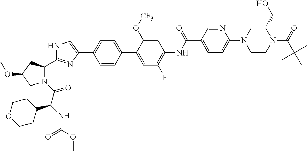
N1C=C(C2=CC=C(C3=CC(F)=C(NC(C4=CC=C(N5CCN(C(C(C)(C)C)=O)C(CO)C5)N=C4)=O)C=C3O[CF3])C=C2)N=C1C1N(C(C(NC(OC)=O)C2CCOCC2)=O)CC(OC)C1
